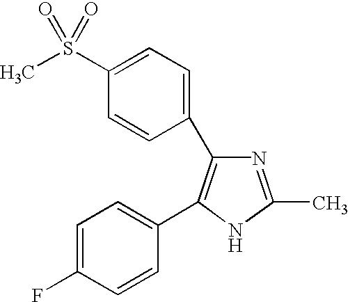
N1=C(C)NC(C2=CC=C(F)C=C2)=C1C1=CC=C(S(=O)(C)=O)C=C1
